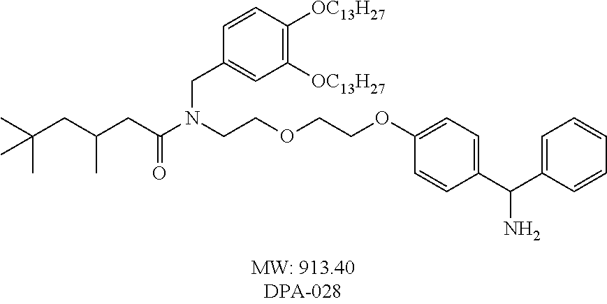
CC(CC(CC(N(CCOCCOC1=CC=C(C(C2=CC=CC=C2)N)C=C1)CC1=CC([OC13H27])=C([OC13H27])C=C1)=O)C)(C)C
